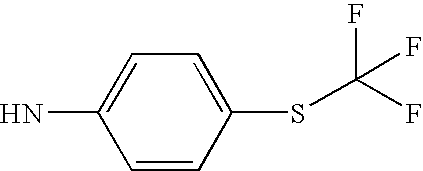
C1=C(SC(F)(F)F)C=CC(N)=C1
